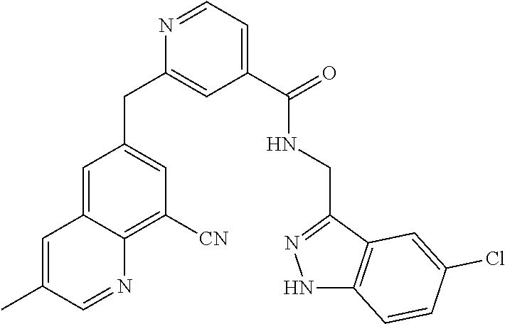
C1=C(C)C=NC2=C([CN])C=C(CC3=CC(C(NCC4=NNC5=C4C=C(Cl)C=C5)=O)=CC=N3)C=C12
